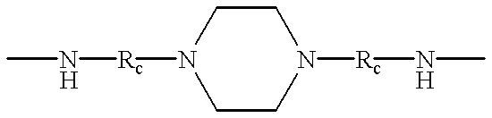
[Rc](N1CCN([Rc]NC)CC1)NC
